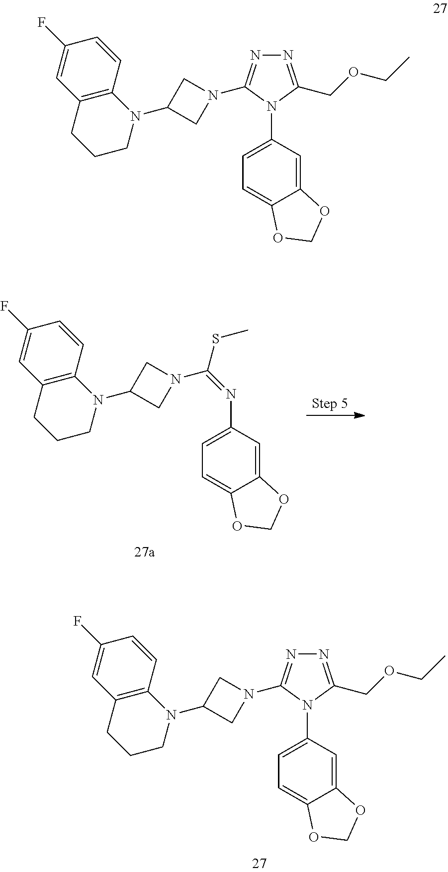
N1=C(COCC)N(C2=CC=C3C(=C2)OCO3)C(N2CC(N3C4=C(CCC3)C=C(F)C=C4)C2)=N1.C(N1CC(N2C3=C(C=C(F)C=C3)CCC2)C1)(=NC1=CC=C2C(=C1)OCO2)SC.N1=C(COCC)N(C2=CC=C3C(=C2)OCO3)C(N2CC(N3C4=C(CCC3)C=C(F)C=C4)C2)=N1
